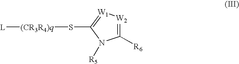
[L][(CR3R4)q]SC1=[W1][W2]=C([R6])N1[R5]
